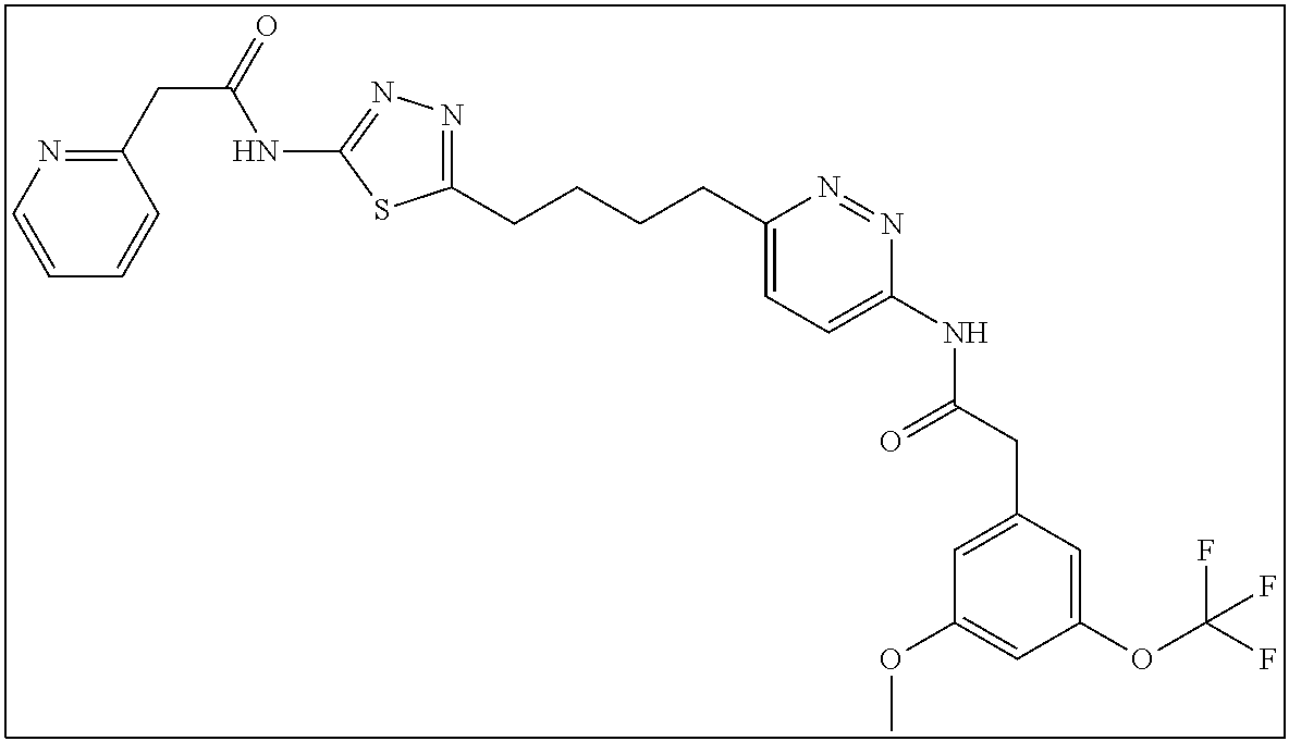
C1(CCCCC2=NN=C(NC(CC3=NC=CC=C3)=O)S2)=CC=C(NC(CC2=CC(OC)=CC(OC(F)(F)F)=C2)=O)N=N1
